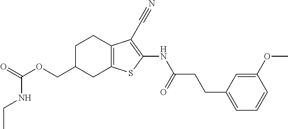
C(OCC1CC2=C(CC1)C(C#N)=C(NC(CCC1=CC=CC(OC)=C1)=O)S2)(=O)NCC
